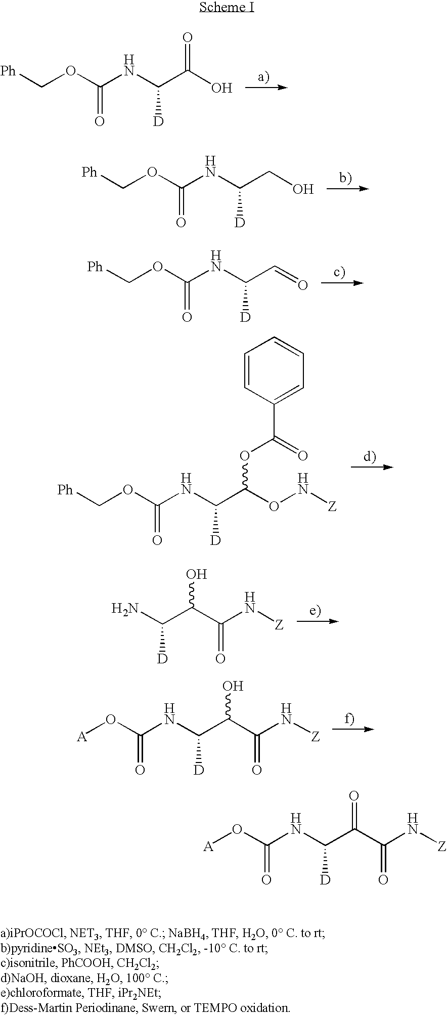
C(OC(NC(C(O)=O)[D])=O)[Ph].C(OC(NC(CO)[D])=O)[Ph].C(OC(NC(C=O)[D])=O)[Ph].C(OC(NC(C(ON[Z])OC(=O)C1=CC=CC=C1)[D])=O)[Ph].C(C(C(N[Z])=O)O)(N)[D].[A]OC(NC(C(C(N[Z])=O)O)[D])=O.[A]OC(NC(C(C(N[Z])=O)=O)[D])=O
